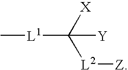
[X]C([L1]C)([L2][Z])[Y]
